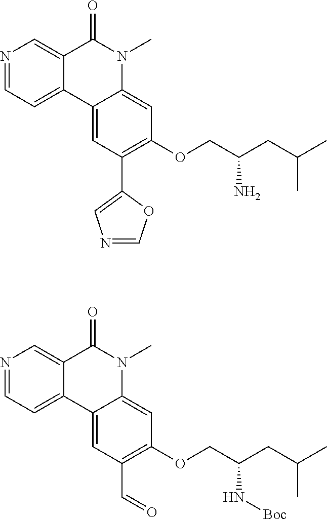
N1=CC=C2C(=C1)C(=O)N(C)C1=CC(OCC(CC(C)C)N)=C(C3=CN=CO3)C=C21.N1=CC=C2C(=C1)C(=O)N(C)C1=CC(OCC(CC(C)C)N[Boc])=C(C=O)C=C21
